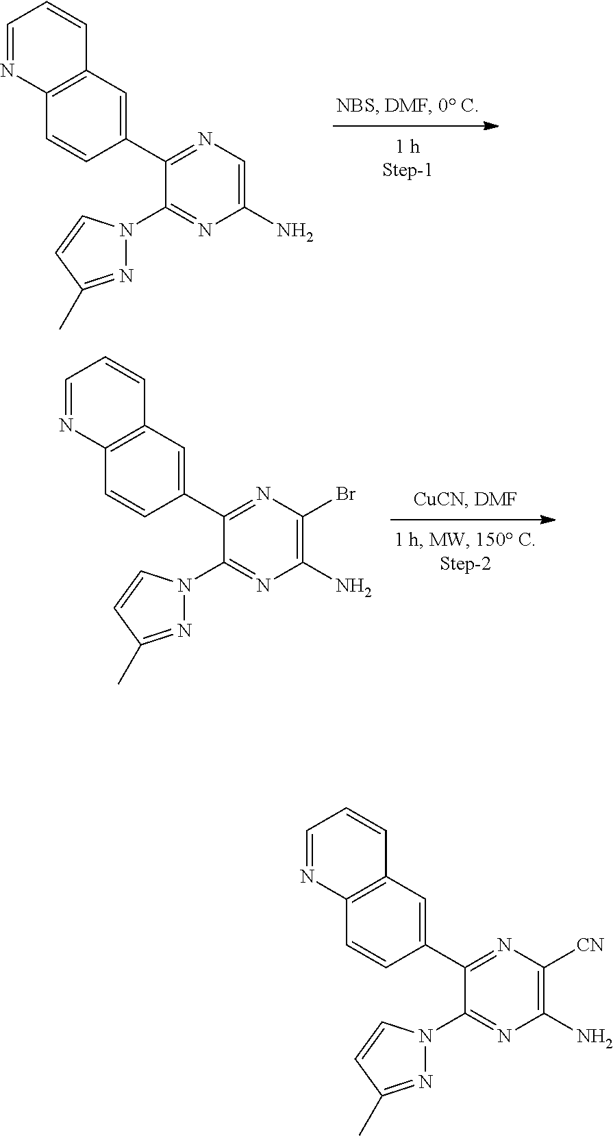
C1(C2=NC([CN])=C(N)N=C2N2N=C(C)C=C2)=CC2=C(C=C1)N=CC=C2.C1(C2=NC=C(N)N=C2N2N=C(C)C=C2)=CC2=C(C=C1)N=CC=C2.C1(C2=NC(Br)=C(N)N=C2N2N=C(C)C=C2)=CC2=C(C=C1)N=CC=C2
